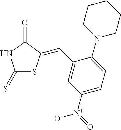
C1(=S)SC(=CC2=CC([N+](=O)[O-])=CC=C2N2CCCCC2)C(=O)N1
